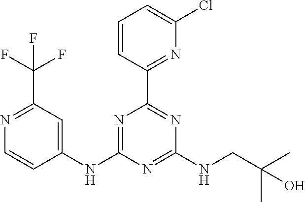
C1(NC2=NC(C3=NC(Cl)=CC=C3)=NC(NCC(C)(C)O)=N2)=CC(C(F)(F)F)=NC=C1
